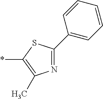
*C1=C(C)N=C(C2=CC=CC=C2)S1
